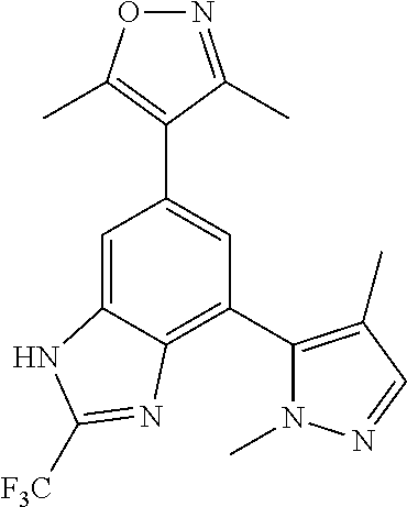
C1=C2C(=C(C3=C(C)C=NN3C)C=C1C1=C(C)ON=C1C)N=C([F3C])N2
